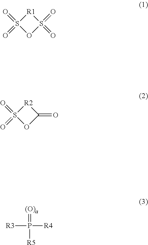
[R1]1S(=O)(=O)OS1(=O)=O.[R2]1S(=O)(=O)OC1=O.[R3]P([R4])([R5])=[(O)a]
